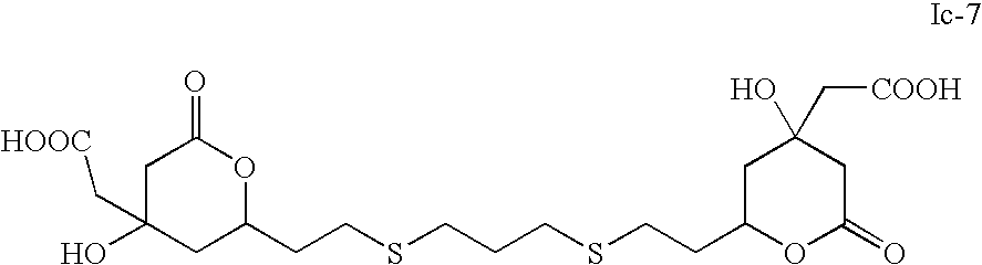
C1(CCSCCCSCCC2OC(=O)CC(C[COOH])(O)C2)OC(=O)CC(O)(C[COOH])C1
